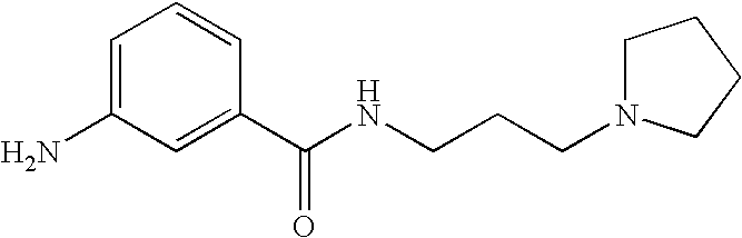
C1=C(N)C=C(C(NCCCN2CCCC2)=O)C=C1
